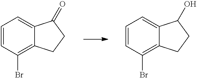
C1=CC(Br)=C2C(=C1)C(=O)CC2.C1=CC(Br)=C2C(=C1)C(O)CC2
